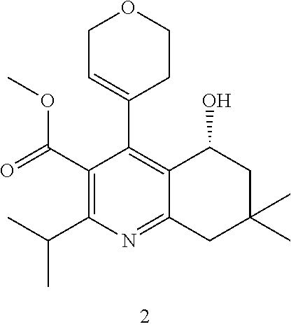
C1(C(=O)OC)=C(C(C)C)N=C2C(=C1C1=CCOCC1)C(O)CC(C)(C)C2
